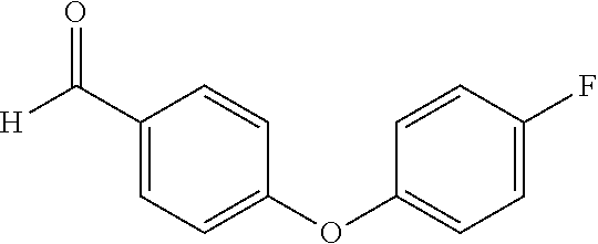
C1(C([H])=O)=CC=C(OC2=CC=C(F)C=C2)C=C1
